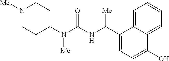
N1([Me])CCC(N(C(NC(C2=CC=C(O)C3=CC=CC=C23)[Me])=O)[Me])CC1
